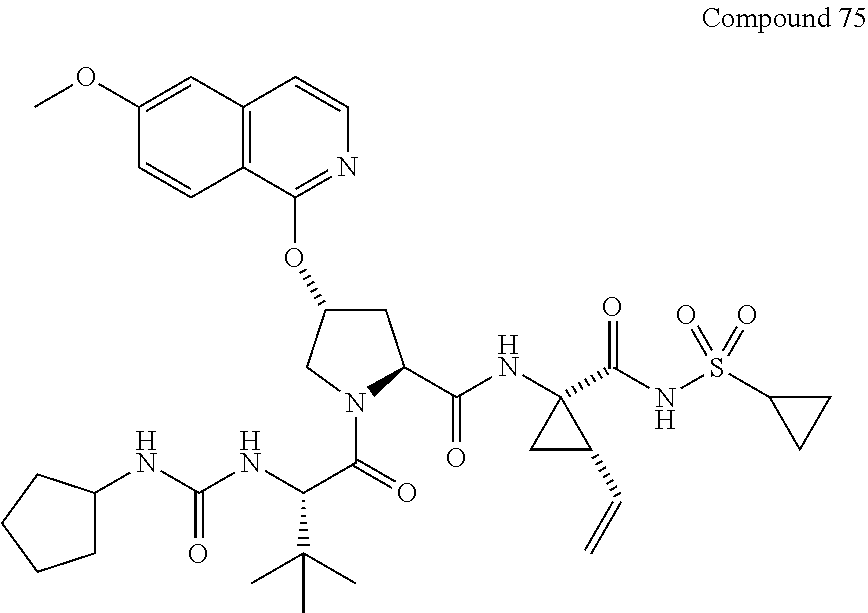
C12=C(C=CN=C1OC1CC(C(NC3(C(=O)NS(=O)(=O)C4CC4)CC3C=C)=O)N(C(=O)C(NC(NC3CCCC3)=O)C(C)(C)C)C1)C=C(OC)C=C2
